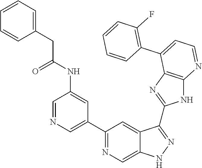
C1=NC=C(C2=NC=C3C(=C2)C(C2=NC4=C(N2)N=CC=C4C2=C(F)C=CC=C2)=NN3)C=C1NC(CC1=CC=CC=C1)=O
